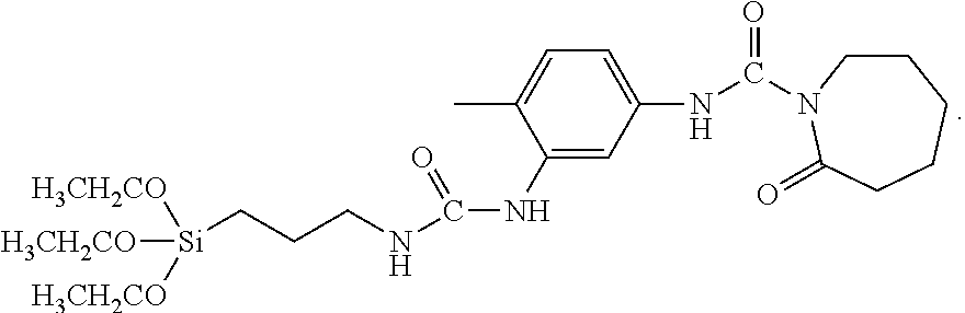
N(C(NCCC[Si]([H3CH2CO])([H3CH2CO])[H3CH2CO])=O)C1=CC(NC(=O)N2CCCCCC2=O)=CC=C1C
